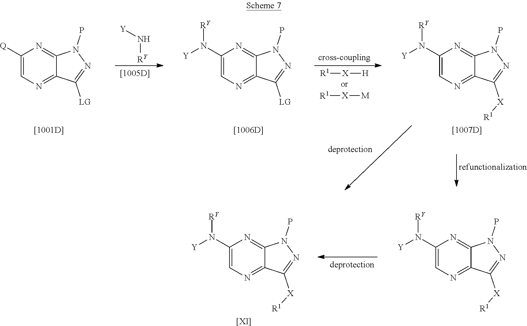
C1([Q])=CN=C2C(=N1)N(P)N=C2[LG].[R1][X][H].[R1][X][M].[Y]N[RY].C1(N([Y])[RY])=CN=C2C(=N1)N(P)N=C2[X][R1].[[1007D]].[[1001D]].C1(N([Y])[RY])=CN=C2C(=N1)N(P)N=C2[LG].[[1006D]].C1(N([Y])[RY])=CN=C2C(=N1)N(P)N=C2[X][R1].C1(N([Y])[RY])=CN=C2C(=N1)N(P)N=C2[X][R1].[[XI]]
